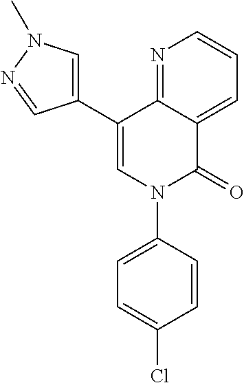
C1(C2=CN(C3=CC=C(Cl)C=C3)C(=O)C3=CC=CN=C23)=CN(C)N=C1
